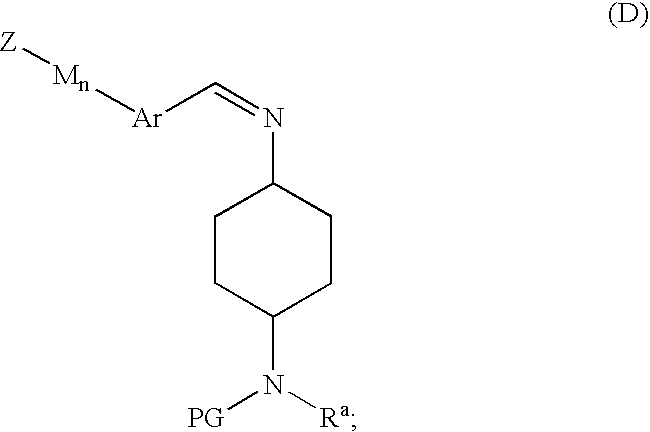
[Z][Mn][Ar]C=NC1CCC(N([Ra])[PG])CC1
